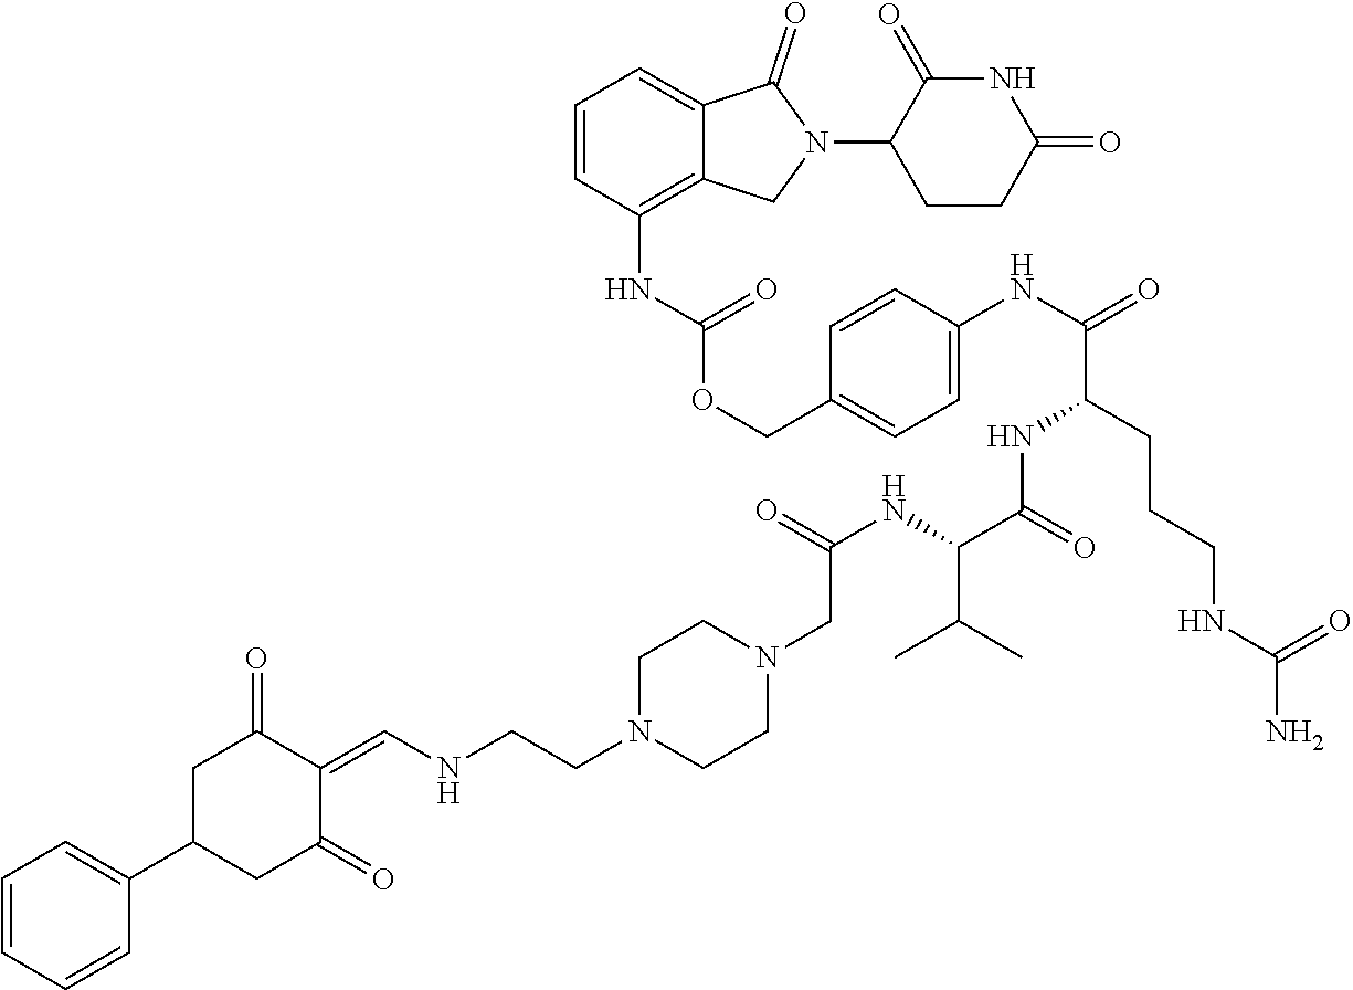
C1=CC=CC(C2CC(=O)C(=CNCCN3CCN(CC(NC(C(NC(C(NC4=CC=C(COC(NC5=C6C(=CC=C5)C(=O)N(C5CCC(=O)NC5=O)C6)=O)C=C4)=O)CCCNC(N)=O)=O)C(C)C)=O)CC3)C(=O)C2)=C1
